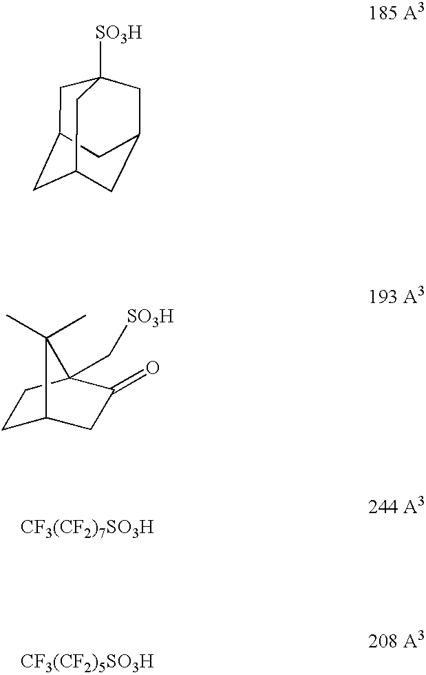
C1C2CC3CC(CC1([SO3H])C3)C2.C1C2CC(=O)C(C[SO3H])(C1)C2(C)C.[CF3(CF2)7SO3H].[CF3(CF2)5SO3H]
